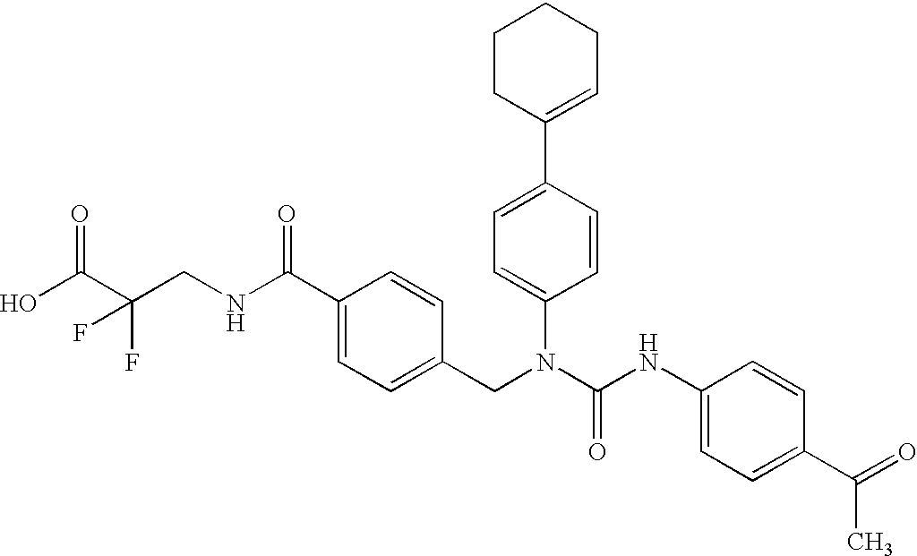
OC(C(CNC(C1=CC=C(CN(C(NC2=CC=C(C(=O)C)C=C2)=O)C2=CC=C(C3=CCCCC3)C=C2)C=C1)=O)(F)F)=O
